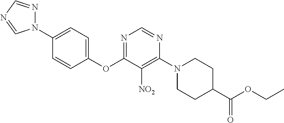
C1(OC2=NC=NC(N3CCC(C(OCC)=O)CC3)=C2[NO2])=CC=C(N2N=CN=C2)C=C1
